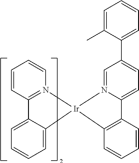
C1=CC2=N(C=C1)[Ir]1(C3=CC=CC=C32)N2=CC(C3=CC=CC=C3C)=CC=C2C2=C1C=CC=C2
